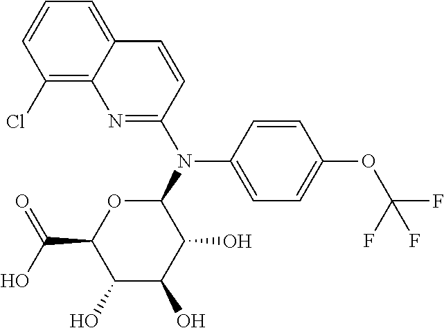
C1(Cl)=C2C(=CC=C1)C=CC(N(C1=CC=C(OC(F)(F)F)C=C1)C1OC(C(O)=O)C(O)C(O)C1O)=N2
